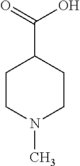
C1CN(C)CCC1C(=O)O
